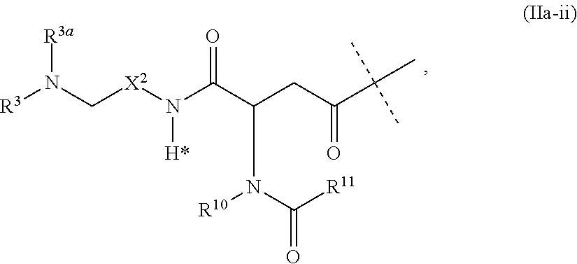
C(C(=O)C(C)(C)C)C(N(C([R11])=O)[R10])C(N([X2]CN([R3])[R3a])[H*])=O
